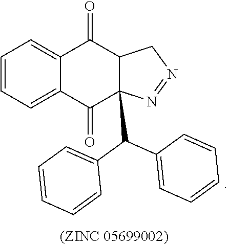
C1=CC=C2C(=O)C3(C(C4=CC=CC=C4)C4=CC=CC=C4)C(C(=O)C2=C1)CN=N3
